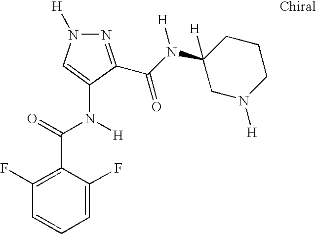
N1([H])N=C(C(N(C2([H])CN([H])CCC2)[H])=O)C(N(C(=O)C2=C(F)C=CC=C2F)[H])=C1
